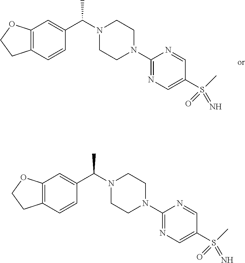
C12=C(C=CC(C(N3CCN(C4=NC=C(S(=N)(=O)C)C=N4)CC3)C)=C1)CCO2.C12=C(C=CC(C(N3CCN(C4=NC=C(S(=N)(=O)C)C=N4)CC3)C)=C1)CCO2
